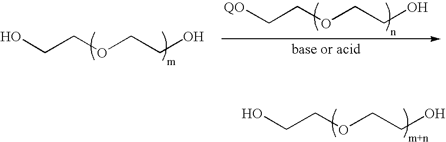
OCCOCCO.OCCOCCO.[QO]CCOCCO
